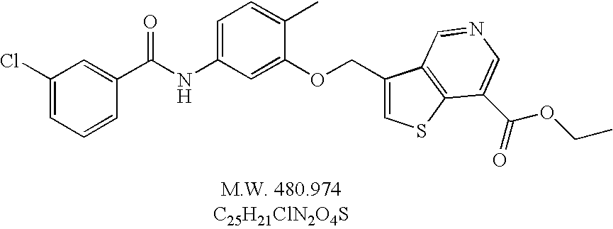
C1(Cl)=CC=CC(C(NC2=CC=C(C)C(OCC3=CSC4=C3C=NC=C4C(=O)OCC)=C2)=O)=C1
